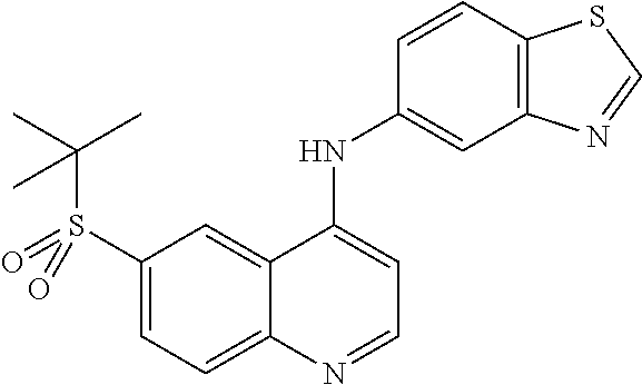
C1(S(=O)(C(C)(C)C)=O)=CC=C2C(=C1)C(NC1=CC3=C(C=C1)SC=N3)=CC=N2
